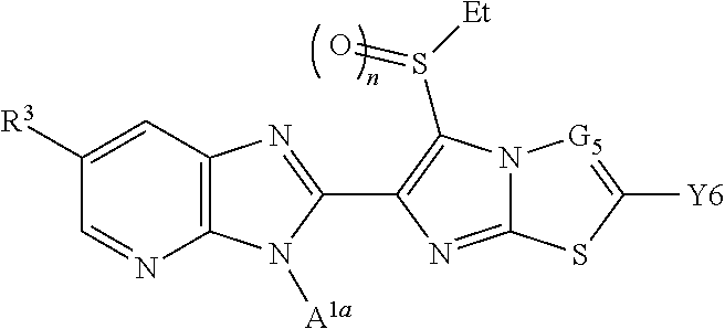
C1([R3])=CC2=C(N=C1)N([A1a])C(C1=C(S(=O)[Et])N3C(=N1)SC([Y6])=[G5]3)=N2
